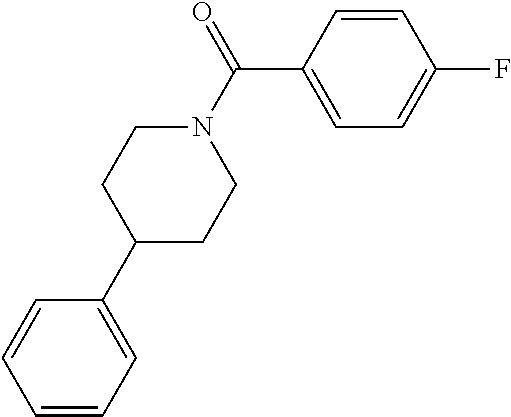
C1=CC=C(C2CCN(C(=O)C3=CC=C(F)C=C3)CC2)C=C1
